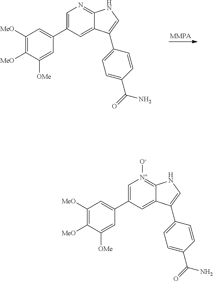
[MeO]C1=C([MeO])C=C(C2=CN=C3C(=C2)C(C2=CC=C(C(N)=O)C=C2)=CN3)C=C1[OMe].[MeO]C1=C([MeO])C=C(C2=C[N+]([O-])=C3C(=C2)C(C2=CC=C(C(N)=O)C=C2)=CN3)C=C1[OMe]
